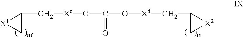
C1(C[Xc]OC(O[Xd]CC2C[X2]2)=O)[X1]C1
